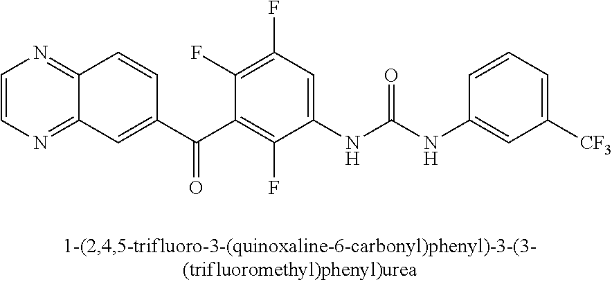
C1=CN=C2C(=N1)C=CC(C(C1=C(F)C(NC(NC3=CC([CF3])=CC=C3)=O)=CC(F)=C1F)=O)=C2
